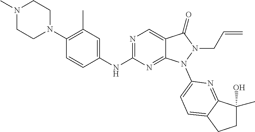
N1=C(NC2=CC(C)=C(N3CCN(C)CC3)C=C2)N=C2C(=C1)C(=O)N(CC=C)N2C1=CC=C2C(=N1)C(C)(O)CC2
